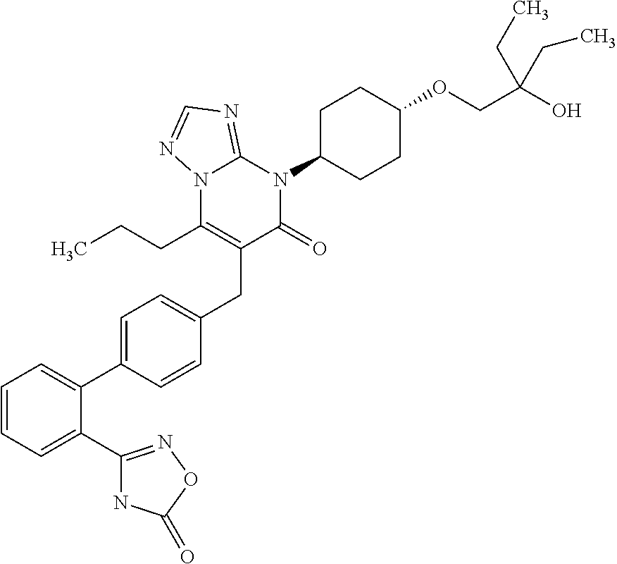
C1=CC=C(C2=NOC(=O)N2)C(C2=CC=C(CC3=C(CCC)N4C(=NC=N4)N(C4CCC(OCC(O)(CC)CC)CC4)C3=O)C=C2)=C1
